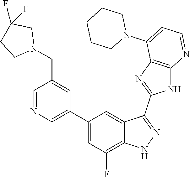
C1=NC=C(C2=CC(F)=C3C(=C2)C(C2=NC4=C(N2)N=CC=C4N2CCCCC2)=NN3)C=C1CN1CC(F)(F)CC1
